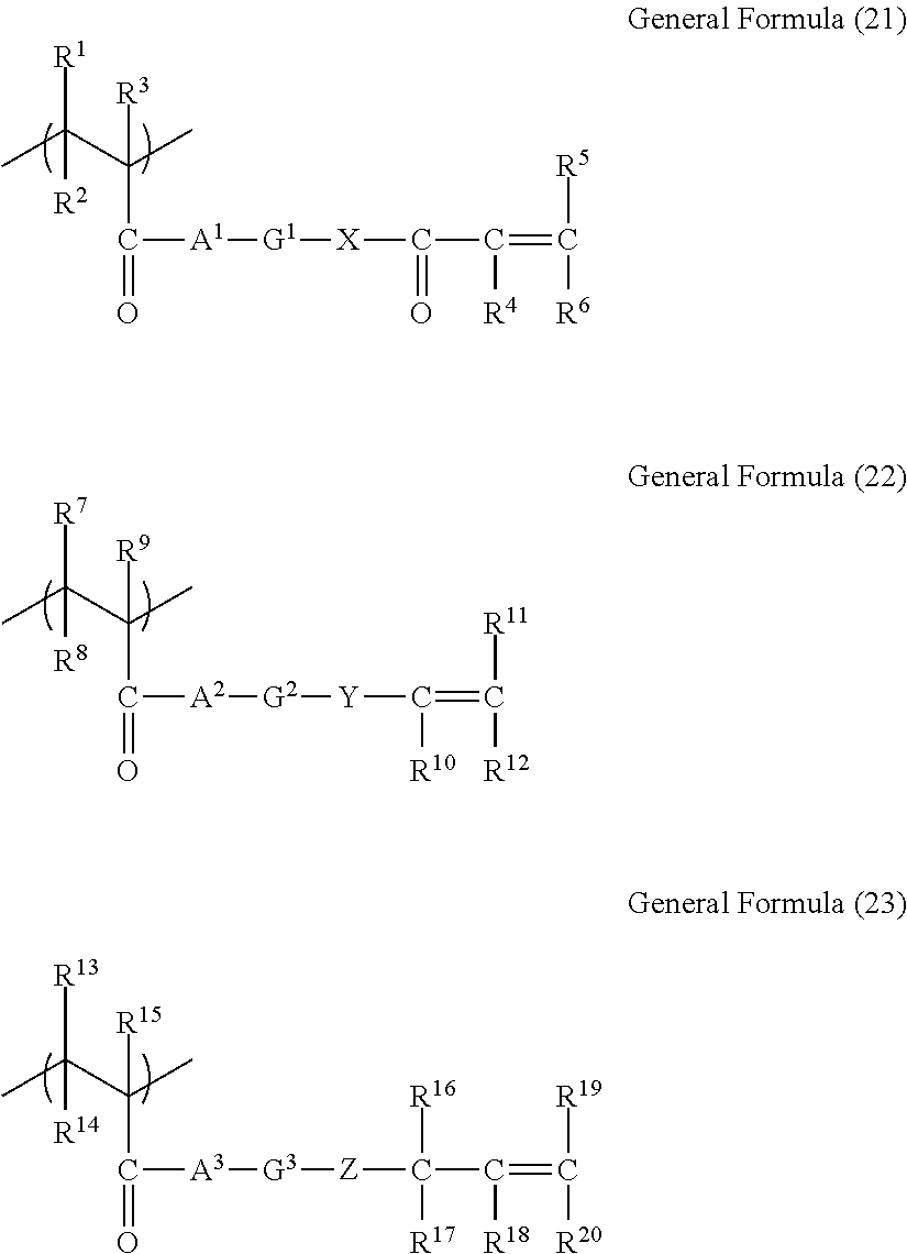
CC(C(C)(C([A1][G1][X]C(=O)C([R4])=C([R5])[R6])=O)[R3])([R1])[R2].CC(C(C)(C([A2][G2][Y]C(=C([R12])[R11])[R10])=O)[R9])([R7])[R8].CC(C(C)(C([A3][G3][Z]C(C([R18])=C([R19])[R20])([R17])[R16])=O)[R15])([R13])[R14]
